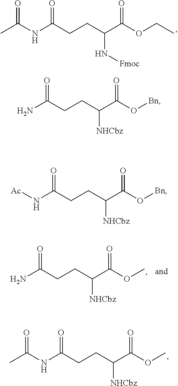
O=C(CCC(C(OCC)=O)N[Fmoc])NC(C)=O.O=C(CCC(C(OC)=O)[NHCbz])N.O=C(CCC(C(OC)=O)[NHCbz])NC(C)=O.O=C(CCC(C(O[Bn])=O)[NHCbz])N.O=C(CCC(C(O[Bn])=O)[NHCbz])N[Ac]
